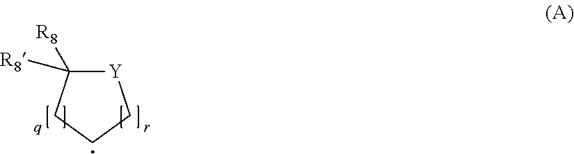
C1([R8])([R8])[Y]CCC1
